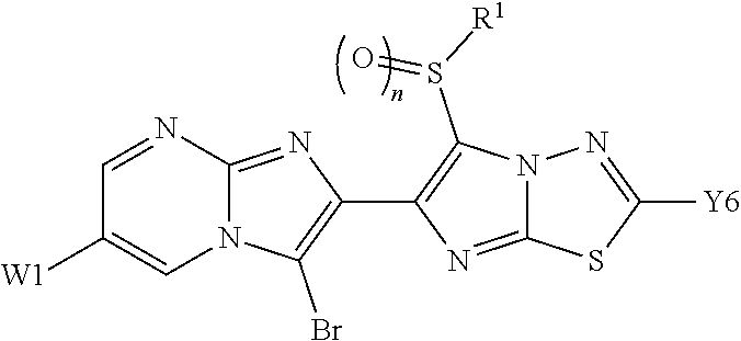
C1=NC2=NC(C3=C(S([R1])=O)N4C(=N3)SC([Y6])=N4)=C(Br)N2C=C1[W1]
